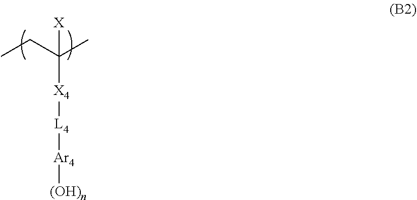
[X4](C(C)(CC)[X])[L4][Ar4][(OH)n]
